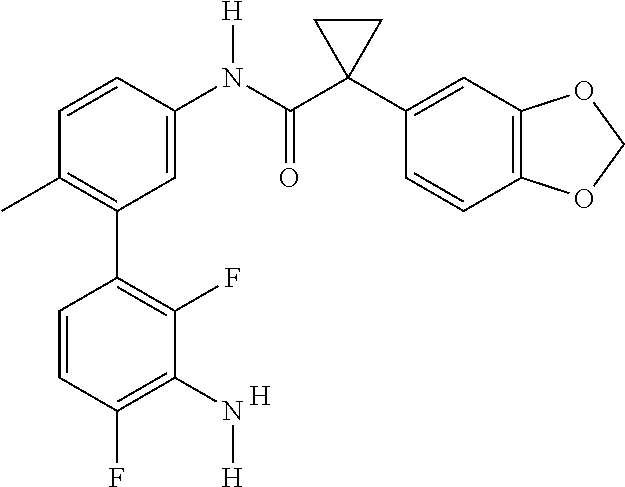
C1=C(N(C(C2(C3=CC4=C(C=C3)OCO4)CC2)=O)[H])C=CC(C)=C1C1=C(F)C(N[H])=C(F)C=C1.[H]
